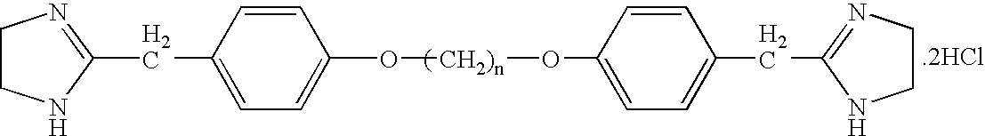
[.2HCl].C1CNC(CC2=CC=C(O[CH2)n]OC3=CC=C(CC4=NCCN4)C=C3)C=C2)=N1
